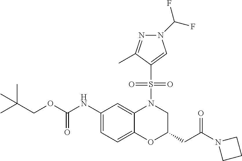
C1(NC(OCC(C)(C)C)=O)=CC=C2C(=C1)N(S(C1=CN(C(F)F)N=C1C)(=O)=O)CC(CC(=O)N1CCC1)O2
